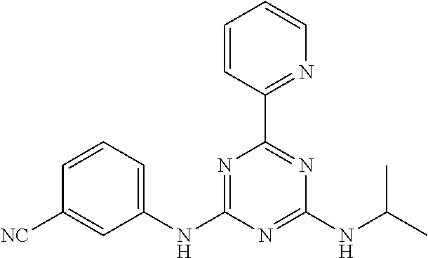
C1(NC2=NC(C3=NC=CC=C3)=NC(NC(C)C)=N2)=CC=CC([NC])=C1
